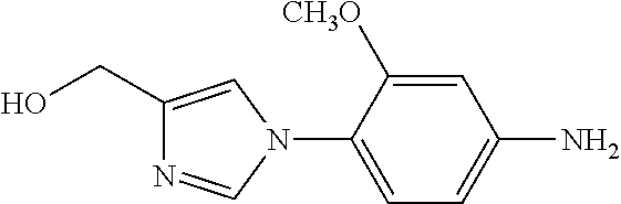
C1(CO)=CN(C2=CC=C(N)C=C2[CH3O])C=N1
